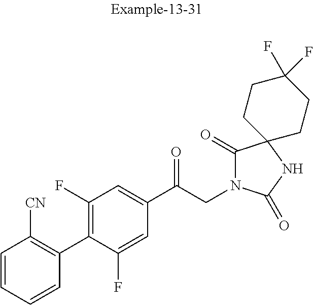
C1=CC=CC(C2=C(F)C=C(C(CN3C(=O)C4(NC3=O)CCC(F)(F)CC4)=O)C=C2F)=C1[CN]
